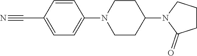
C1(C#N)=CC=C(N2CCC(N3C(=O)CCC3)CC2)C=C1
